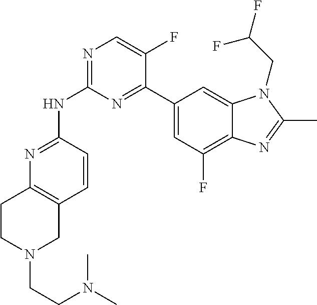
N1=C(NC2=NC=C(F)C(C3=CC(F)=C4C(=C3)N(CC(F)F)C(C)=N4)=N2)C=CC2=C1CCN(CCN(C)C)C2
